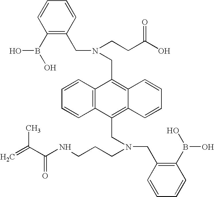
C1=CC2=C(C=C1)C(CN(CCC(O)=O)CC1=C(B(O)O)C=CC=C1)=C1C(=C2CN(CCCNC(C(=C)C)=O)CC2=C(B(O)O)C=CC=C2)C=CC=C1
